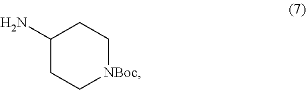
C1(N)CC[NBoc]CC1
